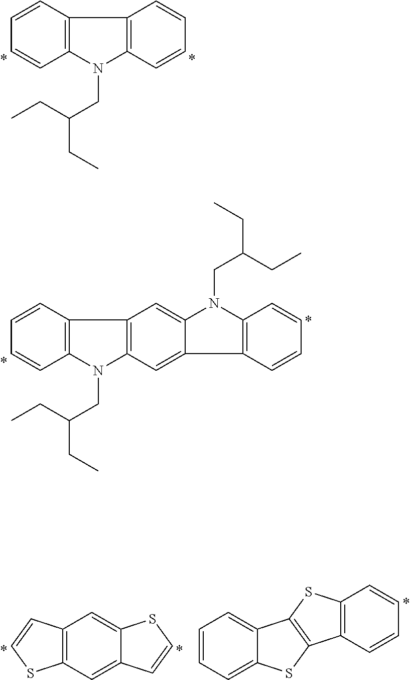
C1=CC2=C(C=C1)N(CC(CC)CC)C1=C2C=CC=C1.C1=CC2=C(C=C1)N(CC(CC)CC)C1=C2C=C2N(CC(CC)CC)C3=C(C=CC=C3)C2=C1.C12=C(C=C3C(=C1)SC=C3)SC=C2.C1=CC=C2C(=C1)C1=C(S2)C2=C(S1)C=CC=C2
